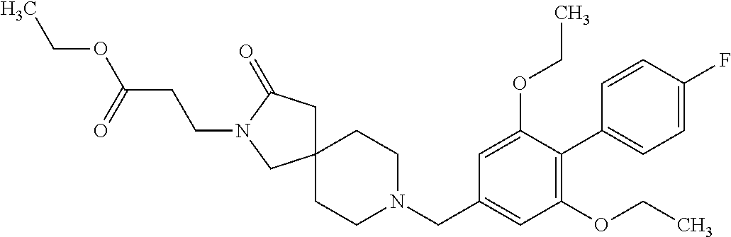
C12(CC(=O)N(CCC(OCC)=O)C1)CCN(CC1=CC(OCC)=C(C3=CC=C(F)C=C3)C(OCC)=C1)CC2
